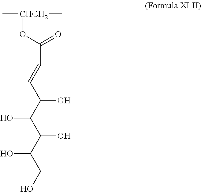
[CHCH2](OC(=O)C=CC(C(C(C(CO)O)O)O)O)(C)C
